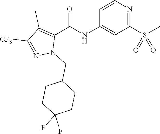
C1=CN=C(S(C)(=O)=O)C=C1NC(C1=C(C)C([CF3])=NN1CC1CCC(F)(F)CC1)=O
